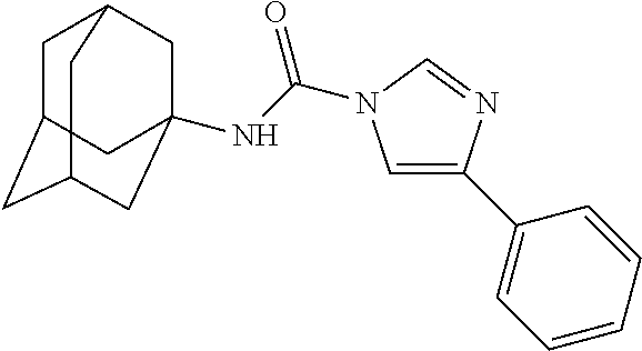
C1C2CC3CC(NC(=O)N4C=C(C5=CC=CC=C5)N=C4)(CC1C3)C2
